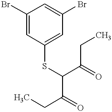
CCC(C(SC1=CC(Br)=CC(Br)=C1)C(CC)=O)=O
